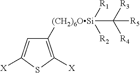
C1=C([X])SC([X])=C1[(CH2)6OSi]([R1])([R2])C([R3])([R4])[R5]
